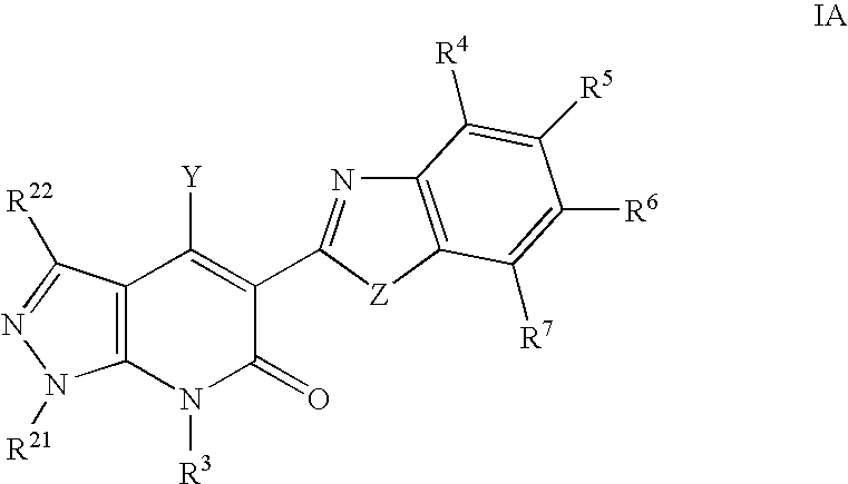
C1(C2=NC3=C([Z]2)C([R7])=C([R6])C([R5])=C3[R4])=C([Y])C2=C(N([R3])C1=O)N([R21])N=C2[R22]
